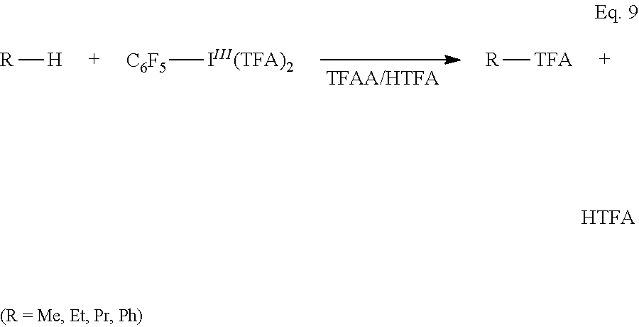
[H][R].[IIII(TFA)2][C6F5].[TFA][R].[HTFA]
